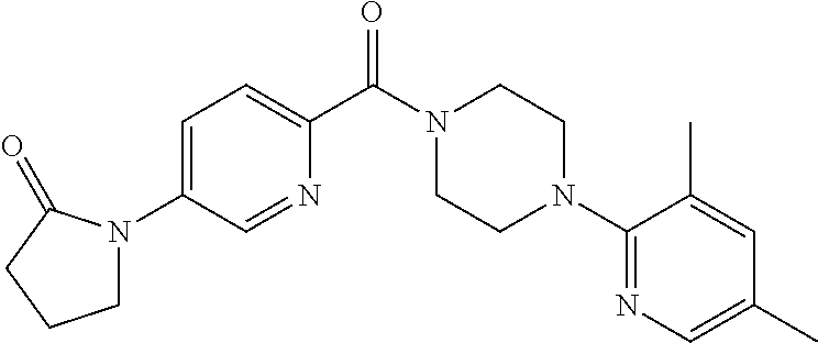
C1N(C2=CC=C(C(N3CCN(C4=NC=C(C)C=C4C)CC3)=O)N=C2)C(=O)CC1
